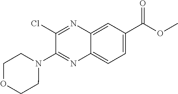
C1=C(C(OC)=O)C=C2C(=C1)N=C(N1CCOCC1)C(Cl)=N2
